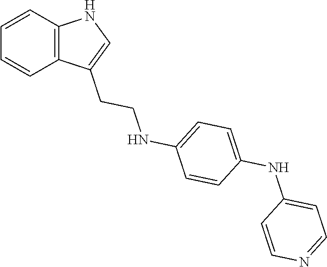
C12=C(C=CC=C1)NC=C2CCNC1=CC=C(NC2=CC=NC=C2)C=C1
